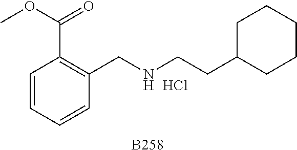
[B258].C1=CC=CC(CNCCC2CCCCC2)=C1C(OC)=O.Cl
